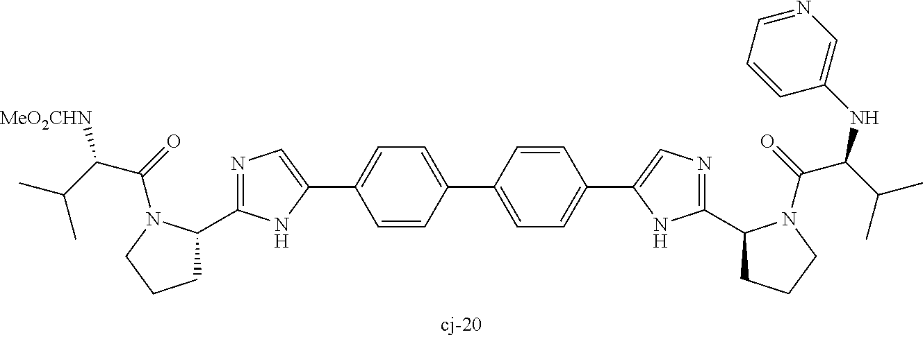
C1C(C2=NC=C(C3=CC=C(C4=CC=C(C5=CN=C(C6CCCN6C(C(C(C)C)NC6=CN=CC=C6)=O)N5)C=C4)C=C3)N2)N(C(C(C(C)C)[MeO2CHN])=O)CC1
